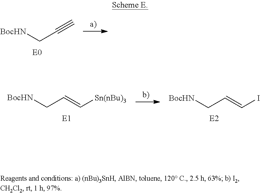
[BocHN]CC#C.[BocHN]CC=C[Sn(nBu)3].[BocHN]CC=CI
